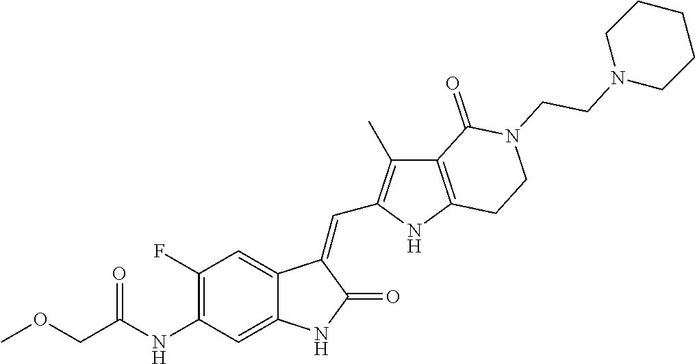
C1(F)=C(NC(COC)=O)C=C2C(=C1)C(=CC1=C(C)C3=C(N1)CCN(CCN1CCCCC1)C3=O)C(=O)N2
